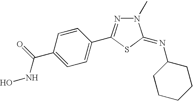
C1=C(C(NO)=O)C=CC(C2=NN(C)C(=NC3CCCCC3)S2)=C1
